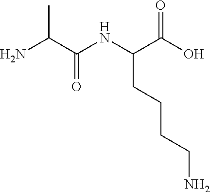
NC(C(NC(C(O)=O)CCCCN)=O)C
